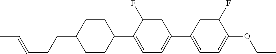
C1CC(CCC=CC)CCC1C1=CC=C(C2=CC=C(OCC)C(F)=C2)C=C1F
